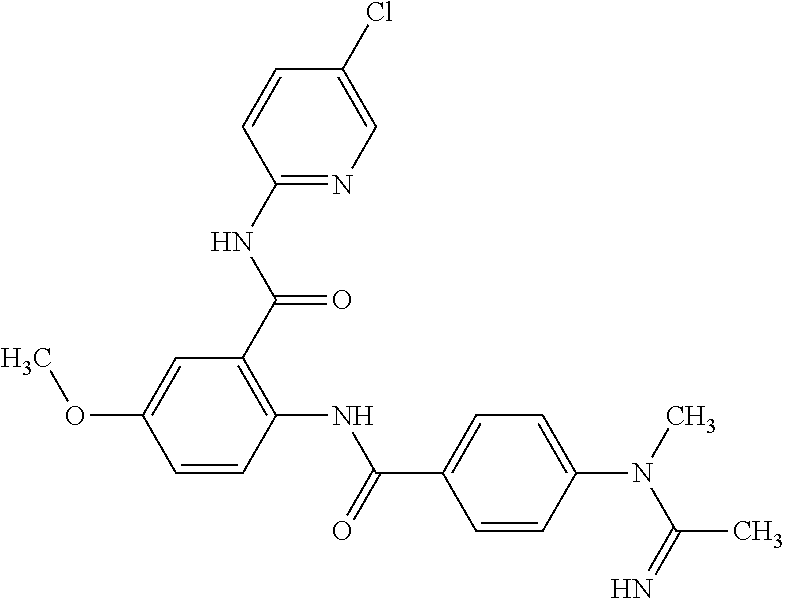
C1(NC(C2=C(NC(=O)C3=CC=C(N(C)C(=N)C)C=C3)C=CC(OC)=C2)=O)=NC=C(Cl)C=C1
